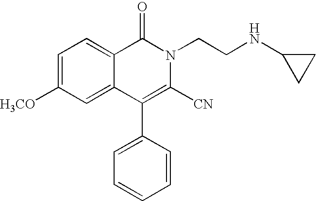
C1=C([H3CO])C=C2C(=C1)C(=O)N(CCNC1CC1)C([CN])=C2C1=CC=CC=C1
